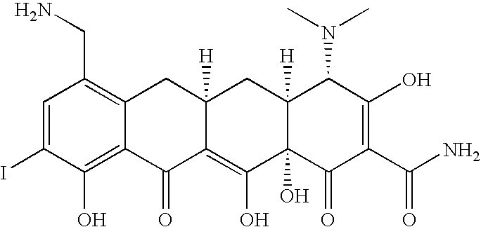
IC1=CC(CN)=C2C(=C1O)C(=O)C1=C(O)C3(O)C([H])(CC1([H])C2)C(N(C)C)C(O)=C(C(N)=O)C3=O
